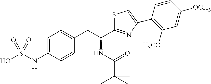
C(CC1=CC=C(NS(O)(=O)=O)C=C1)(NC(=O)C(C)(C)C)C1=NC(C2=C([H3CO])C=C([OCH3])C=C2)=CS1
